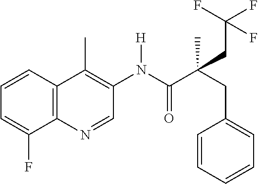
C12=C(C=CC=C1F)C(C)=C(N(C(C(CC1=CC=CC=C1)(CC(F)(F)F)C)=O)[H])C=N2
